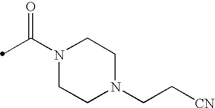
N1(C(=O)C)CCN(CC[CN])CC1
